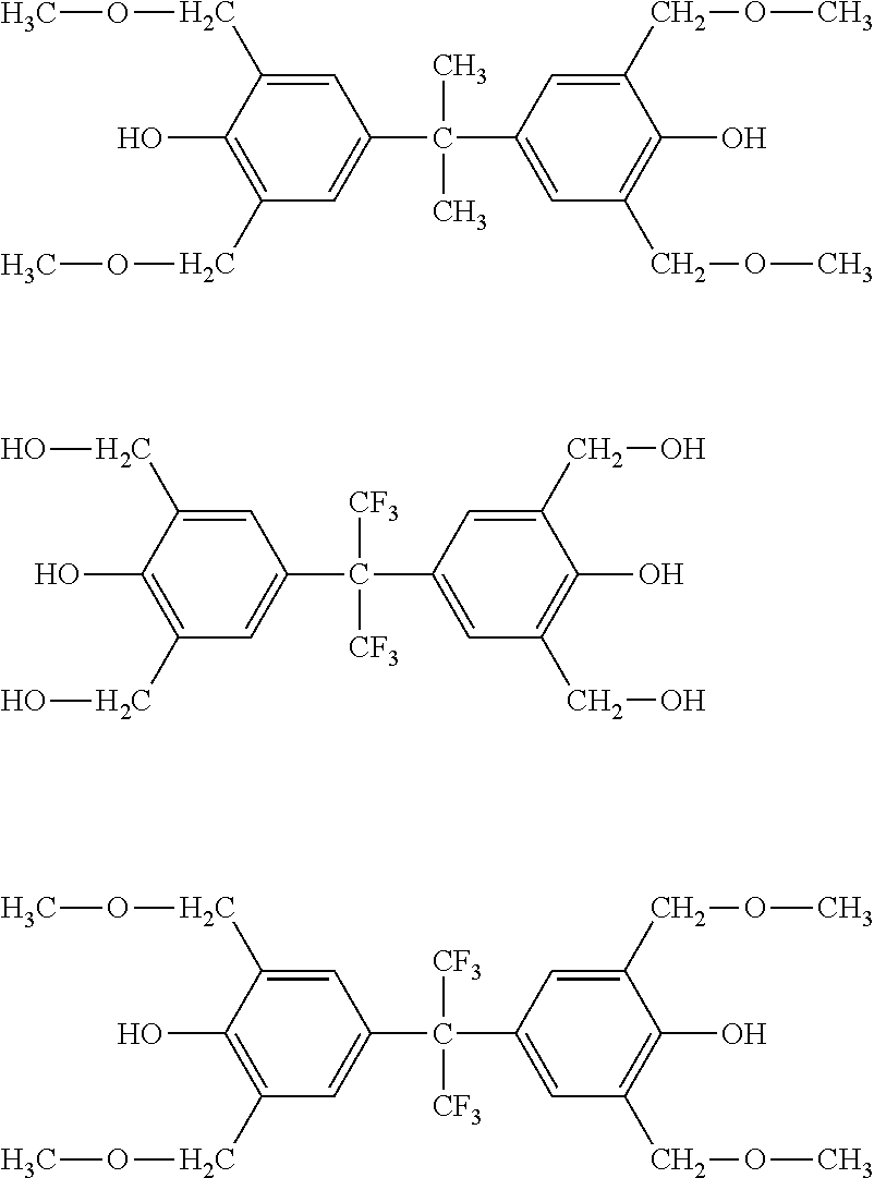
C1(C(C2=CC(COC)=C(O)C(COC)=C2)(C)C)=CC(COC)=C(O)C(COC)=C1.C1(C(C2=CC(CO)=C(O)C(CO)=C2)([CF3])[CF3])=CC(CO)=C(O)C(CO)=C1.C1(C(C2=CC(COC)=C(O)C(COC)=C2)([CF3])[CF3])=CC(COC)=C(O)C(COC)=C1
